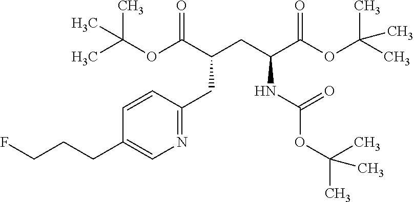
FCCCC1=CN=C(CC(CC(C(OC(C)(C)C)=O)NC(OC(C)(C)C)=O)C(OC(C)(C)C)=O)C=C1
